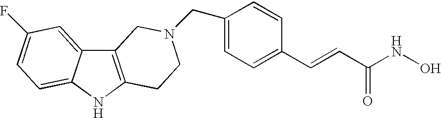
C12=C(NC3=CC=C(F)C=C13)CCN(CC1=CC=C(C=CC(=O)NO)C=C1)C2
